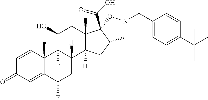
C1=CC2(C)C(=CC1=O)C(F)CC1([H])C2(F)C(O)CC2(C)C1([H])CC1C2(C(O)=O)ON(CC2=CC=C(C(C)(C)C)C=C2)C1
